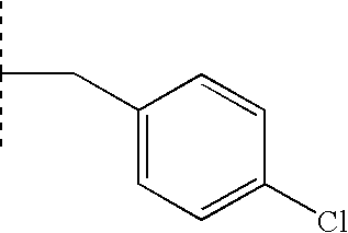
CC(C)CC1=CC=C(Cl)C=C1
